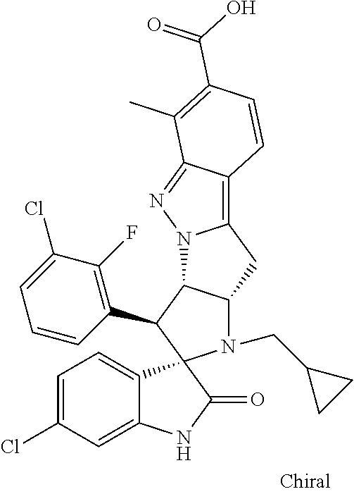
C1=C(Cl)C=C2C(=C1)C1(C(=O)N2)N(CC2CC2)C2C(C1C1=C(F)C(Cl)=CC=C1)N1C(=C3C(=N1)C(C)=C(C(=O)O)C=C3)C2
